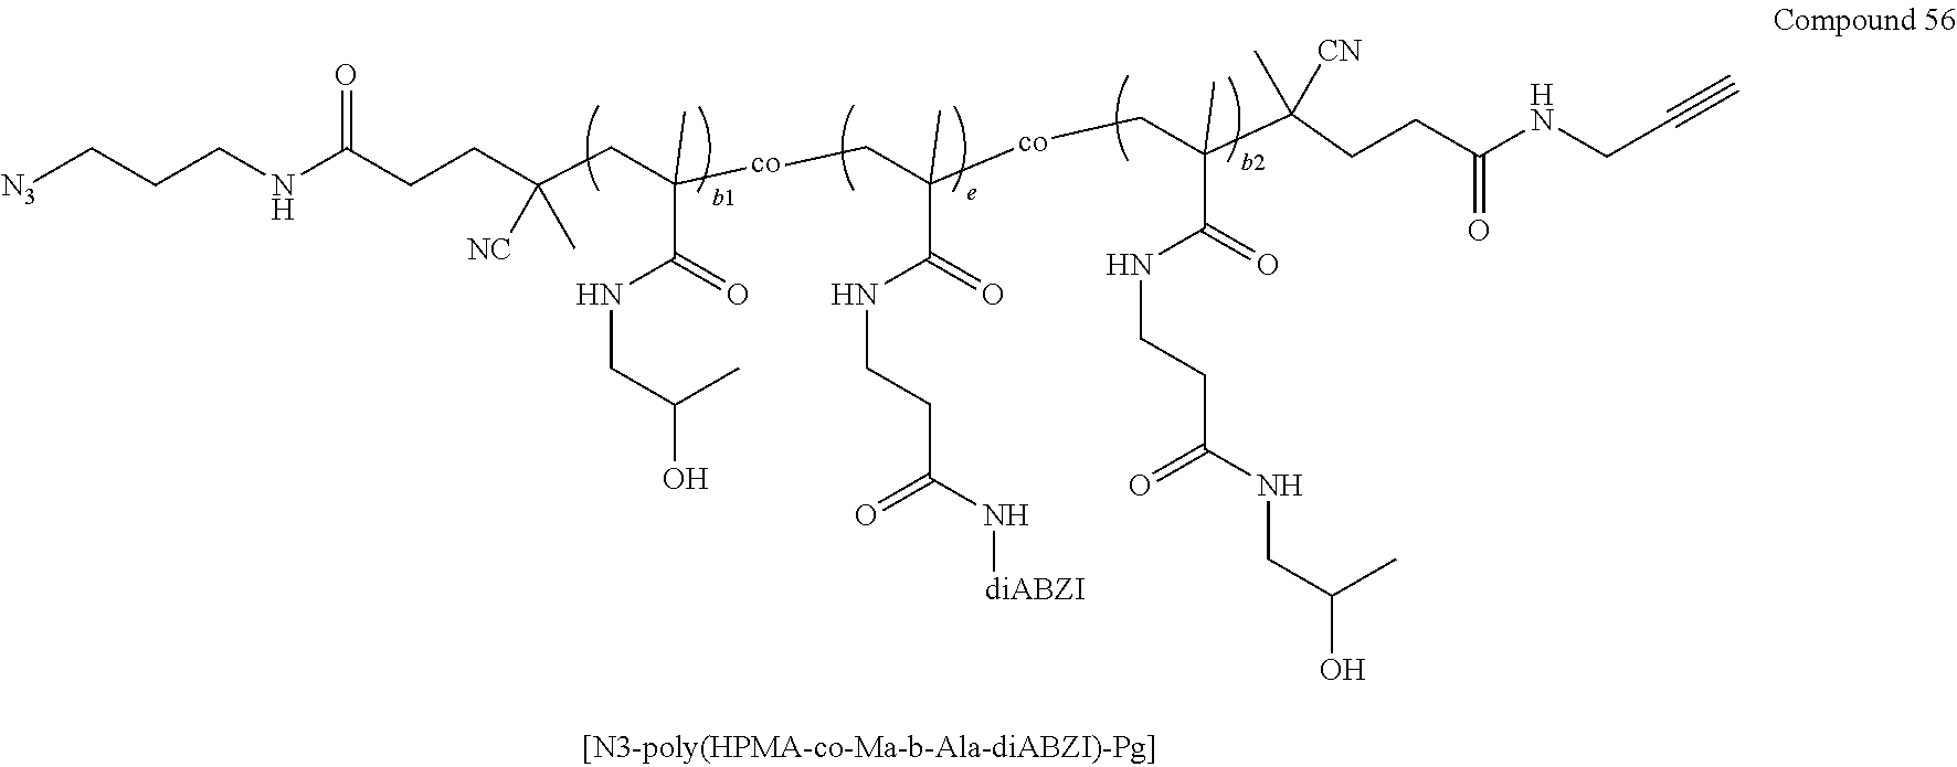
C(CNC(CCC(CC([co]CC([co]CC(C(CCC(NCC#C)=O)([CN])C)(C(=O)NCCC(NCC(O)C)=O)C)(C(=O)NCCC(N[diABZI])=O)C)(C(=O)NCC(O)C)C)([NC])C)=O)C[N3]
